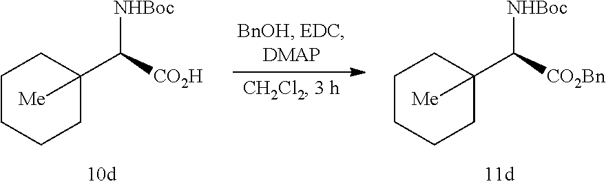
C1CCCC(C([NHBoc])[CO2H])([Me])C1.C1CCCC(C([NHBoc])[CO2Bn])([Me])C1
